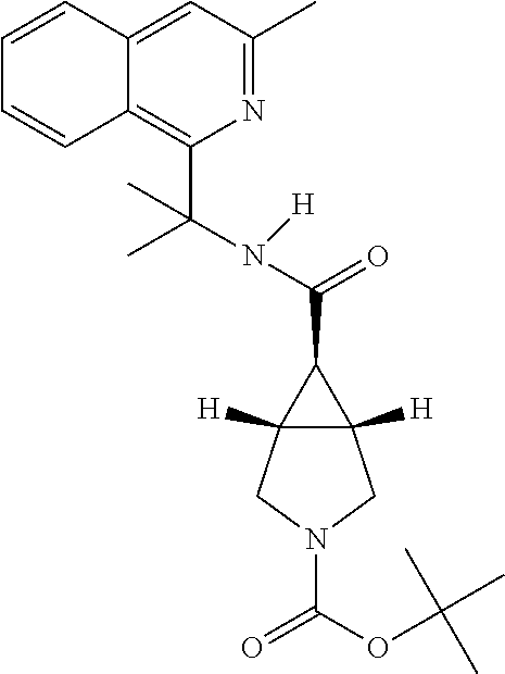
N(C(=O)C1C2([H])C1([H])CN(C(=O)OC(C)(C)C)C2)(C(C1=C2C(=CC(C)=N1)C=CC=C2)(C)C)[H]
